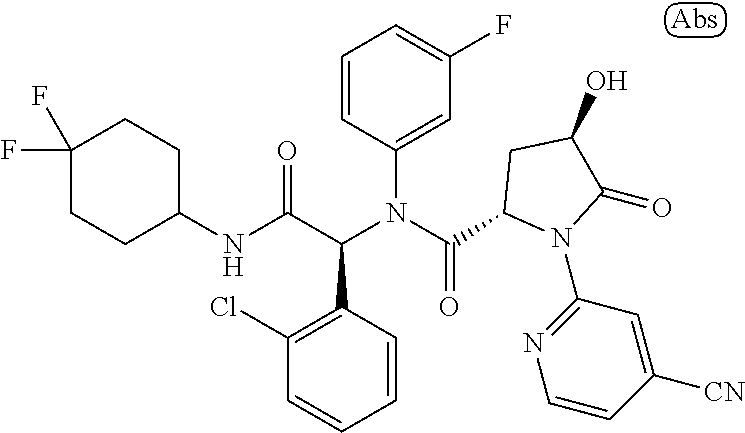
C1(NC(C(N(C(=O)C2N(C3=NC=CC([CN])=C3)C(=O)C(O)C2)C2=CC(F)=CC=C2)C2=C(Cl)C=CC=C2)=O)CCC(F)(F)CC1
